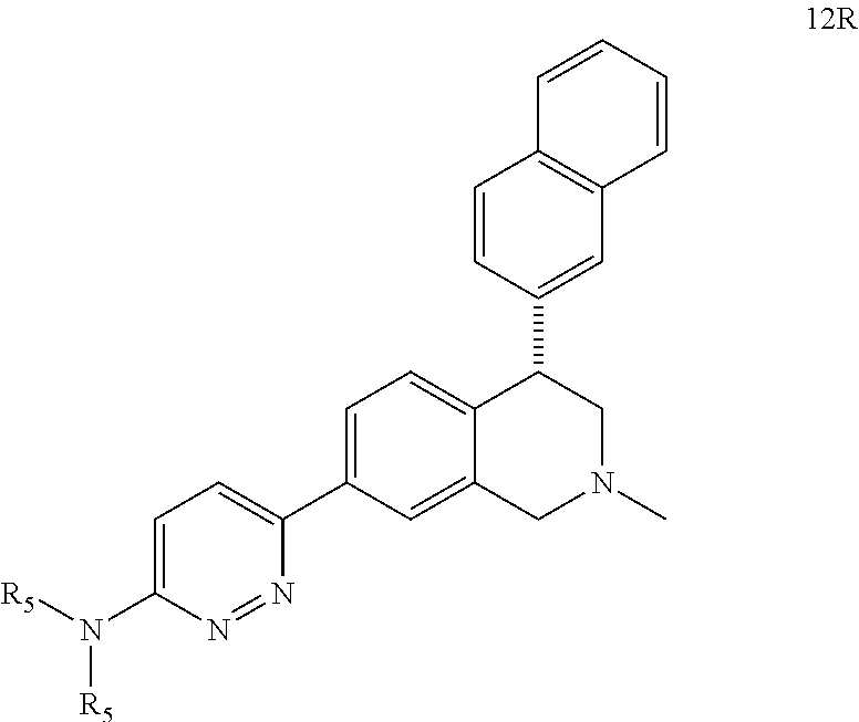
C1=C(C2=CC=C(N([R5])[R5])N=N2)C=C2C(=C1)C(C1=CC3=C(C=C1)C=CC=C3)CN(C)C2
